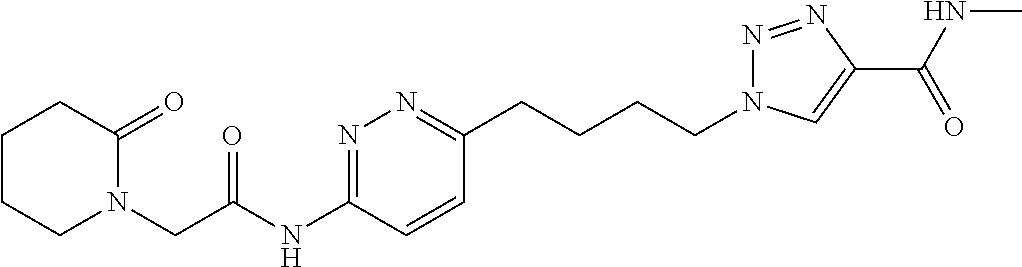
N1(CC(NC2=NN=C(CCCCN3N=NC(C(NC)=O)=C3)C=C2)=O)C(=O)CCCC1
